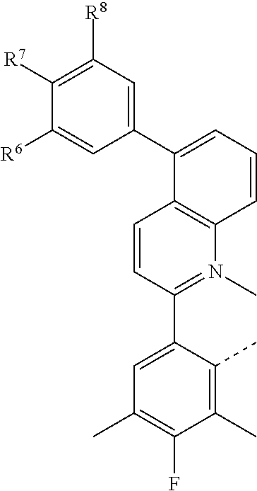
C1=CC(C2=CC(C)=C(F)C(C)=C2C)=N(C)C2=C1C(C1=CC([R8])=C([R7])C([R6])=C1)=CC=C2
